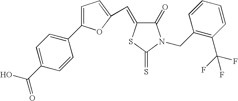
C1=C(C2=CC=C(C(O)=O)C=C2)OC(C=C2C(=O)N(CC3=C(C(F)(F)F)C=CC=C3)C(=S)S2)=C1
